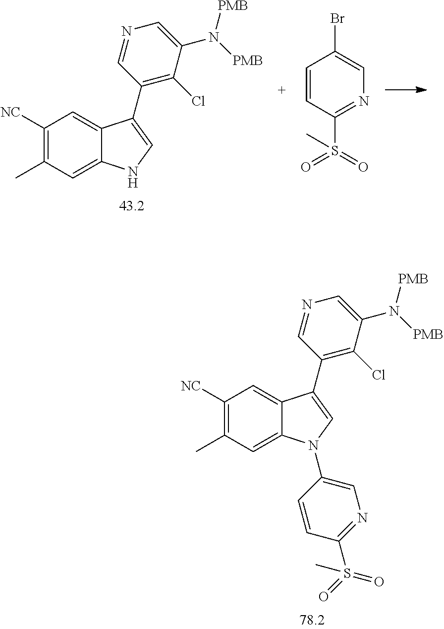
C1=CC(S(=O)(=O)C)=NC=C1Br.C1([NC])=C(C)C=C2C(=C1)C(C1=C(Cl)C(N([PMB])[PMB])=CN=C1)=CN2.C1([NC])=C(C)C=C2C(=C1)C(C1=C(Cl)C(N([PMB])[PMB])=CN=C1)=CN2C1=CN=C(S(=O)(=O)C)C=C1
